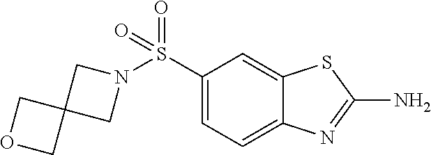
C1(S(N2CC3(C2)COC3)(=O)=O)=CC=C2C(=C1)SC(N)=N2
